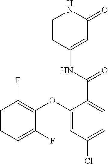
C1=CC(NC(=O)C2=CC=C(Cl)C=C2OC2=C(F)C=CC=C2F)=CC(=O)N1
